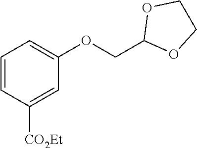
C1=CC([CO2Et])=CC(OCC2OCCO2)=C1
